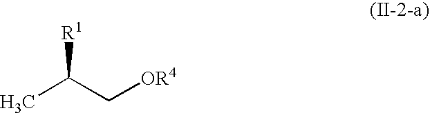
CC(C[OR4])[R1]
